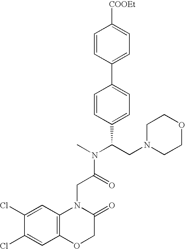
C1=CC(C2=CC=C(C(N(C)C(=O)CN3C4=C(OCC3=O)C=C(Cl)C(Cl)=C4)CN3CCOCC3)C=C2)=CC=C1[COOEt]
